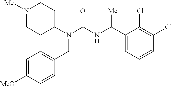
N1([Me])CCC(N(C(NC(C2=CC=CC(Cl)=C2Cl)[Me])=O)CC2=CC=C([MeO])C=C2)CC1
